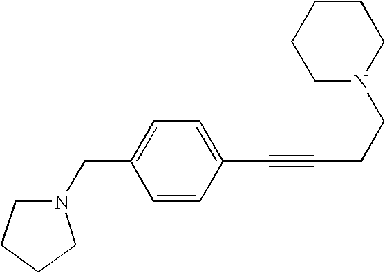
C1N(CCC#CC2=CC=C(CN3CCCC3)C=C2)CCCC1
